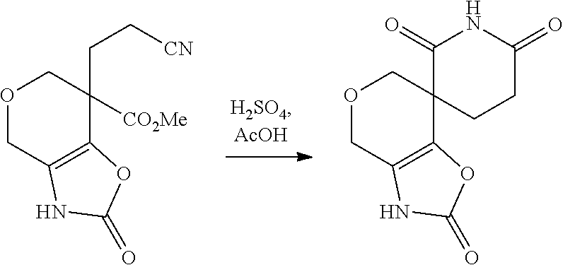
O1CC2=C(C([CO2Me])(CC[CN])C1)OC(=O)N2.O1CC2=C(C3(C1)CCC(=O)NC3=O)OC(=O)N2
